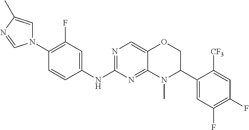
N1(C2=C(F)C=C(NC3=NC=C4C(=N3)N(C)C(C3=CC(F)=C(F)C=C3[CF3])CO4)C=C2)C=C(C)N=C1
